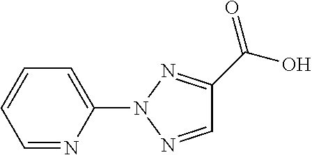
C1=CC=C(N2N=CC(C(O)=O)=N2)N=C1
